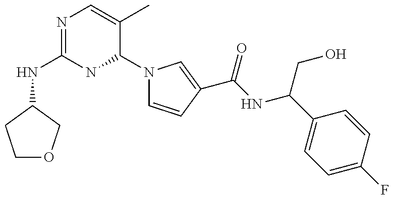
N(C1=NC=C(C)C(N2C=CC(C(=O)NC(CO)C3=CC=C(F)C=C3)=C2)N1)C1COCC1
